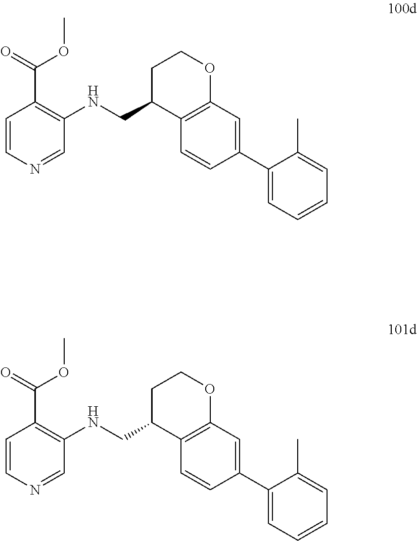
C1=CC(C2=CC=CC=C2C)=CC2=C1C(CNC1=C(C(OC)=O)C=CN=C1)CCO2.C1=CC(C2=CC=CC=C2C)=CC2=C1C(CNC1=C(C(OC)=O)C=CN=C1)CCO2
